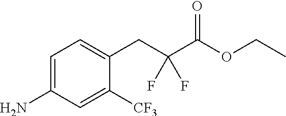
C1(N)=CC=C(CC(C(OCC)=O)(F)F)C([CF3])=C1
